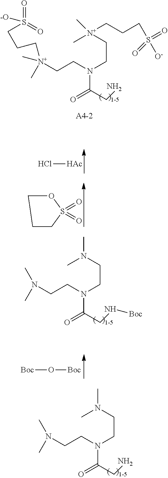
CN(CCN(CCN(C)C)C(CN[Boc])=O)C.C1CCS(=O)(=O)O1.[HAc]Cl.[Boc]O[Boc].CN(CCN(CCN(C)C)C(CN)=O)C.C[N+](CCN(CC[N+](C)(CCCS(=O)([-O])=O)C)C(CN)=O)(C)CCCS([O-])(=O)=O
